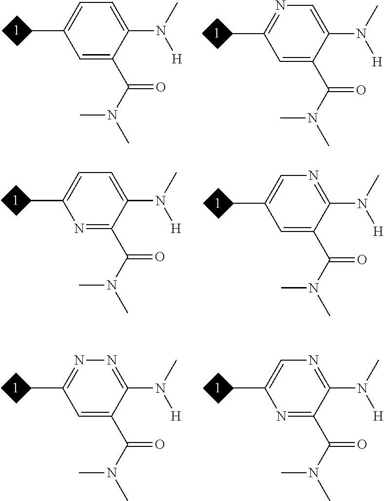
CC1=CN=C(N(C)[H])C(C(N(C)C)=O)=N1.CC1=NN=C(N(C)[H])C(C(N(C)C)=O)=C1.CC1=CC=C(N(C)[H])C(C(N(C)C)=O)=C1.CC1=NC=C(N(C)[H])C(C(N(C)C)=O)=C1.CC1=CN=C(N(C)[H])C(C(N(C)C)=O)=C1.CC1=CC=C(N(C)[H])C(C(N(C)C)=O)=N1
